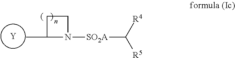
[Y].C1C(C)N([SO2A]C([R5])[R4])C1
